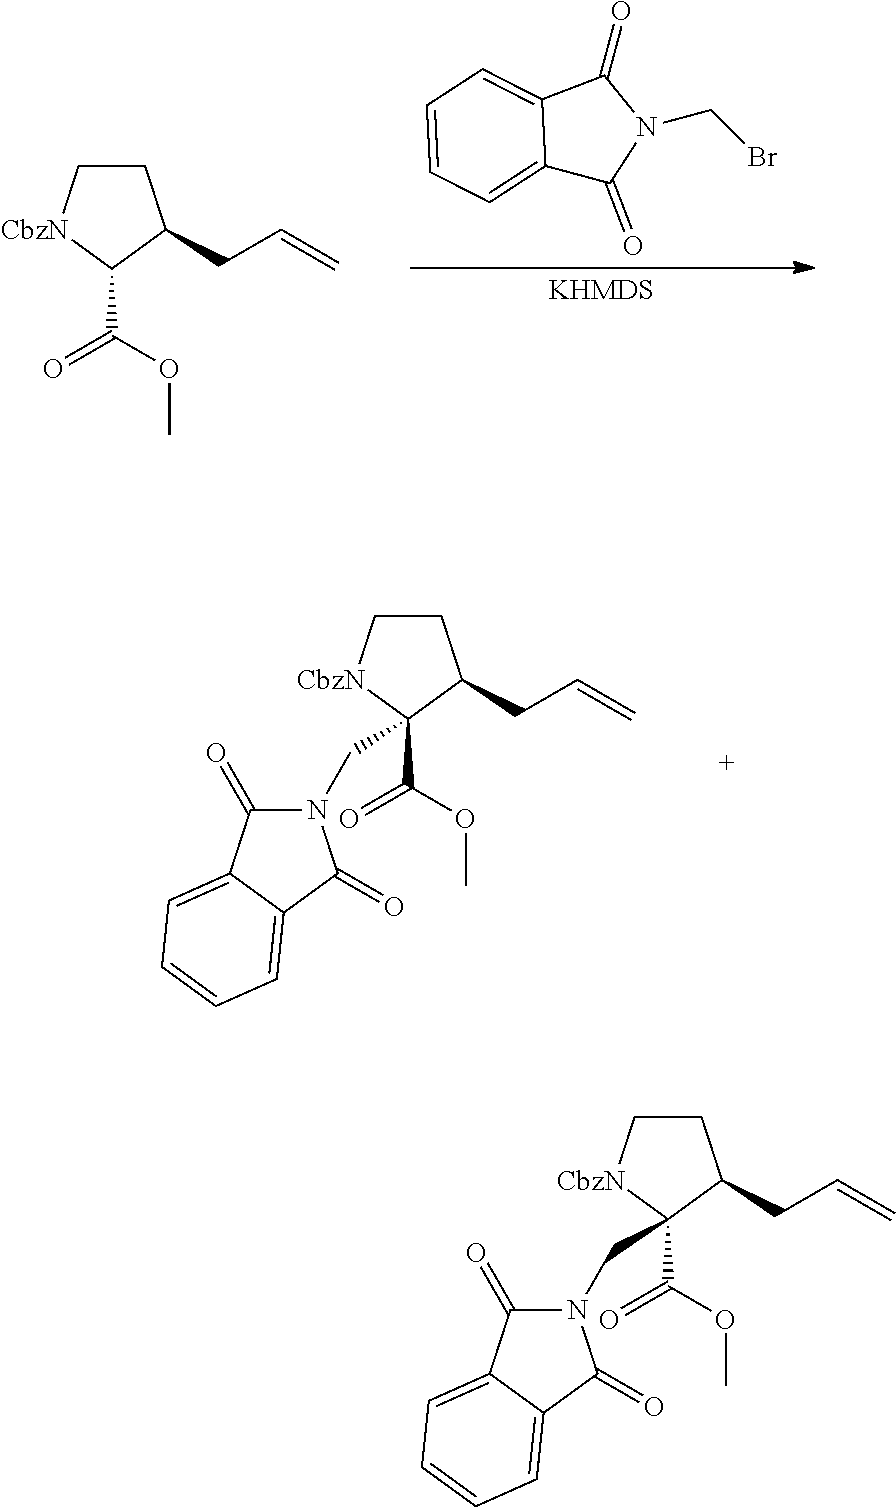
[KHMDS].C1C[CbzN]C(C(OC)=O)C1CC=C.C12=CC=CC=C1C(=O)N(CBr)C2=O.C1C[CbzN]C(C(OC)=O)(CN2C(=O)C3=CC=CC=C3C2=O)C1CC=C.C1C[CbzN]C(C(OC)=O)(CN2C(=O)C3=CC=CC=C3C2=O)C1CC=C
